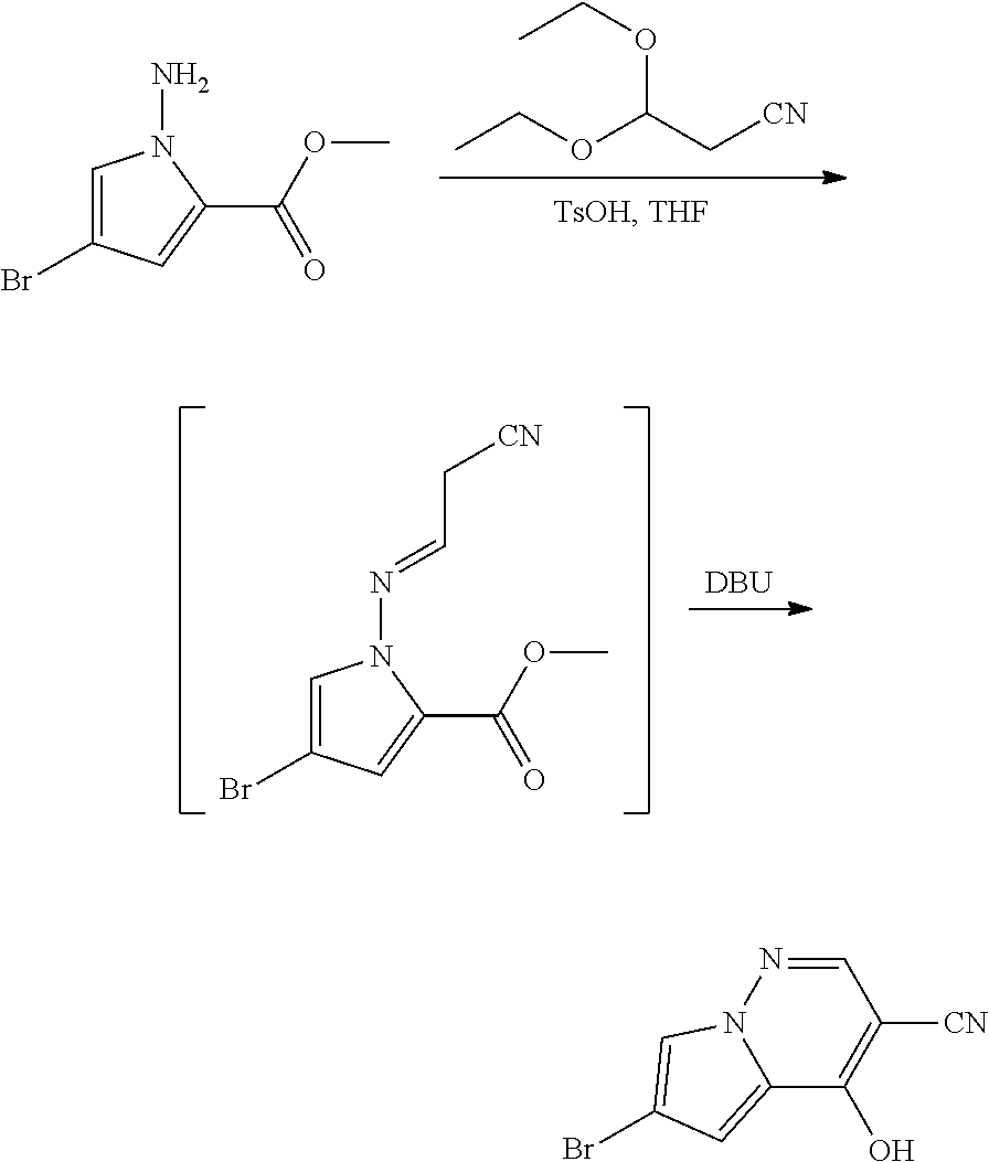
CCOC(OCC)C[CN].C1=C(Br)C=C(C(OC)=O)N1N.[DBU].C1=C(Br)C=C(C(OC)=O)N1N=CC[CN].C1=NN2C(=CC(Br)=C2)C(O)=C1[CN]
